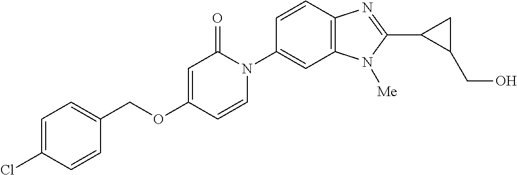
C1(COC2=CC(=O)N(C3=CC4=C(C=C3)N=C(C3C(CO)C3)N4[Me])C=C2)=CC=C(Cl)C=C1
